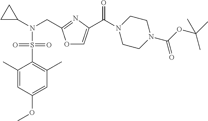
C1(C)=CC(OC)=CC(C)=C1S(N(C1CC1)CC1=NC(C(N2CCN(C(OC(C)(C)C)=O)CC2)=O)=CO1)(=O)=O
